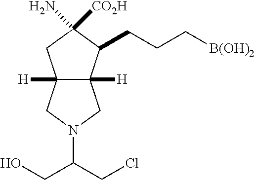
C12([H])C([H])(C(CCC[B(OH)2])C(N)([CO2H])C1)CN(C(CCl)CO)C2
